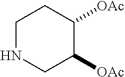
C1NCC([OAc])C([OAc])C1
